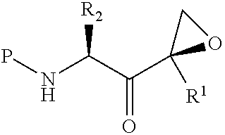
C1([R1])(C(C(NP)[R2])=O)OC1
